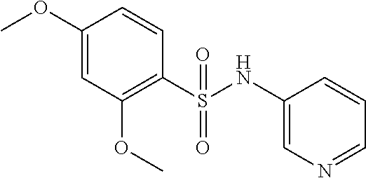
C1(OC)=CC(OC)=C(S(NC2=CN=CC=C2)(=O)=O)C=C1
